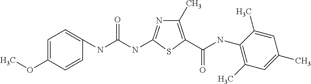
C1(C)=C(C(NC2=C(C)C=C(C)C=C2C)=O)SC(NC(NC2=CC=C(OC)C=C2)=O)=N1
